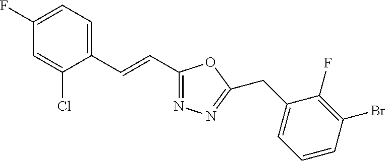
C1(F)=CC=C(C=CC2=NN=C(CC3=CC=CC(Br)=C3F)O2)C(Cl)=C1
